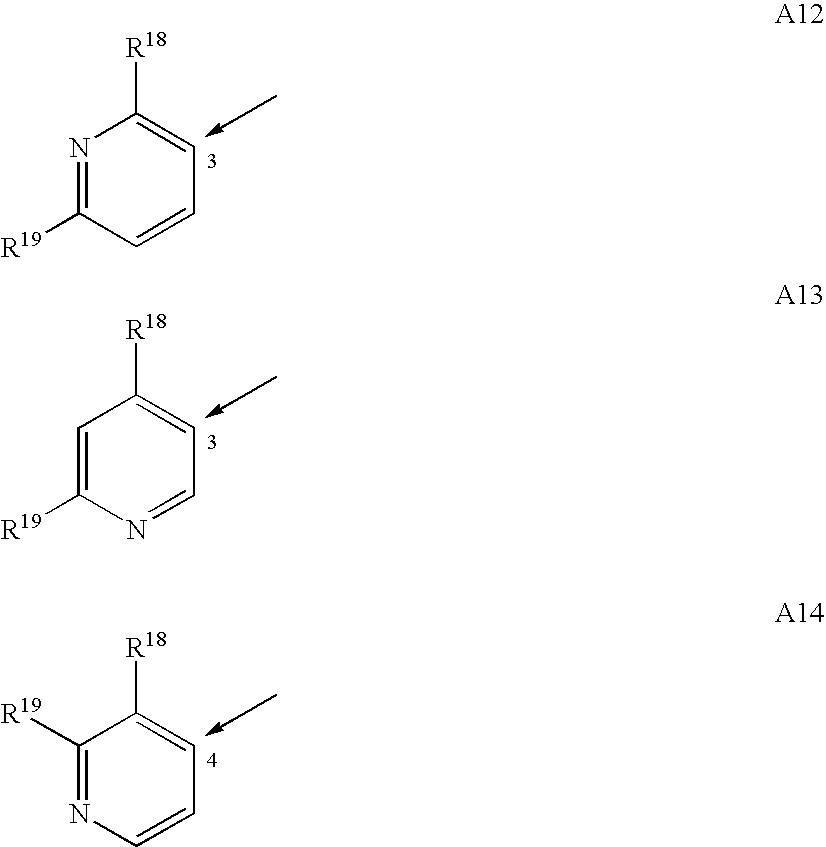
N1=C([R19])C=CC=C1[R18].C1=C([R19])N=CC=C1[R18].C1([R19])=NC=CC=C1[R18]
